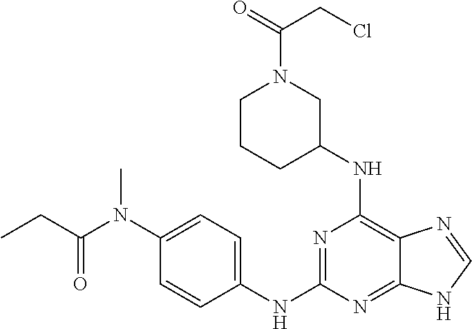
N(C1=C2C(=NC(NC3=CC=C(N(C(CC)=O)C)C=C3)=N1)NC=N2)C1CN(C(=O)CCl)CCC1
